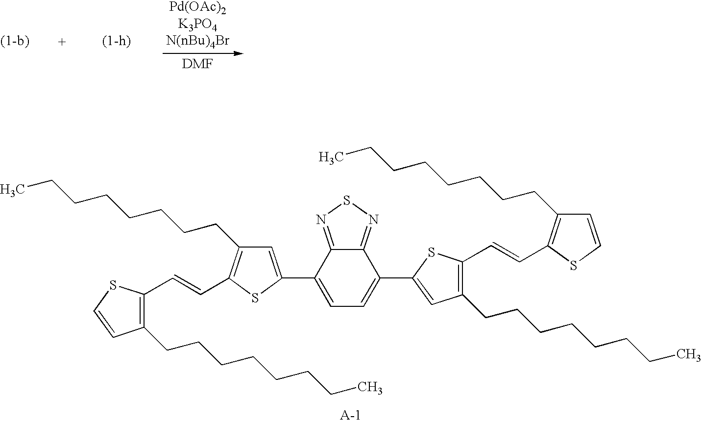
C1=C(C2=CC(CCCCCCCC)=C(C=CC3=C(CCCCCCCC)C=CS3)S2)C2=NSN=C2C(C2=CC(CCCCCCCC)=C(C=CC3=C(CCCCCCCC)C=CS3)S2)=C1
